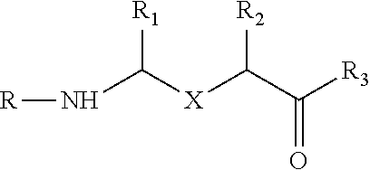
N(C([X]C(C([R3])=O)[R2])[R1])[R]
